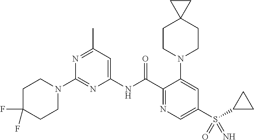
C1(NC(C2=NC=C(S(=O)(=N)C3CC3)C=C2N2CCC3(CC2)CC3)=O)=CC(C)=NC(N2CCC(F)(F)CC2)=N1
